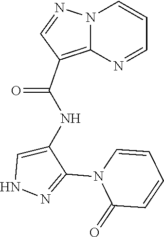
N12C(=C(C(NC3=CNN=C3N3C(=O)C=CC=C3)=O)C=N1)N=CC=C2
